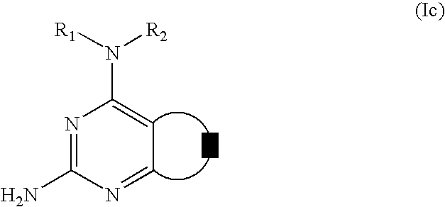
N1=C(N)N=CC=C1N([R1])[R2]
